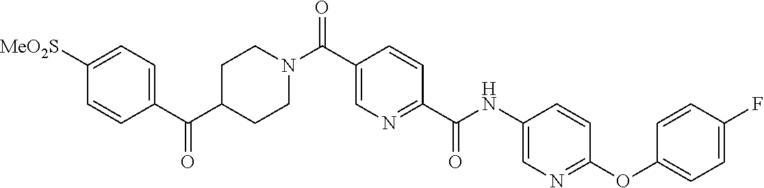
N(C(C1=NC=C(C(=O)N2CCC(C(C3=CC=C([SO2Me])C=C3)=O)CC2)C=C1)=O)C1=CN=C(OC2=CC=C(F)C=C2)C=C1
